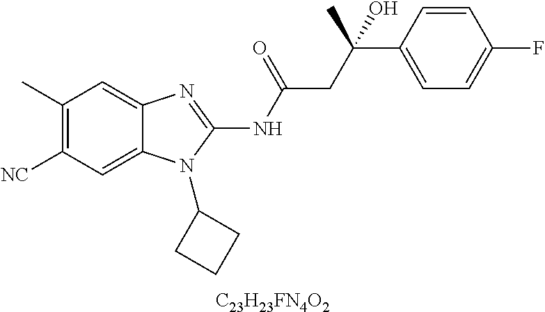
C1(C)=C([NC])C=C2C(=C1)N=C(NC(=O)CC(C1=CC=C(F)C=C1)(O)C)N2C1CCC1.[C23H23FN4O2]
